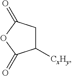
C1([CxHy])CC(=O)OC1=O
